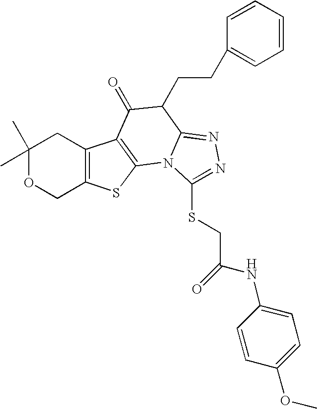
C1(C)(C)OCC2=C(C1)C1=C(S2)N2C(=NN=C2SCC(NC2=CC=C(OC)C=C2)=O)C(CCC2=CC=CC=C2)C1=O
